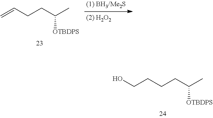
C(CCCC(C)[OTBDPS])O.C=CCCC(C)[OTBDPS]
